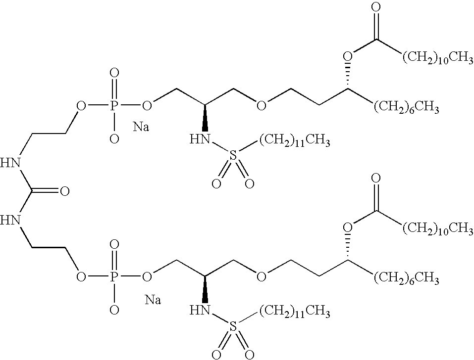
[Na].[Na].N(CCOP(OCC(COCCC([(CH2)6CH3])OC(=O)[(CH2)10CH3])NS(=O)([(CH2)11CH3])=O)(=O)O)C(=O)NCCOP(O)(=O)OCC(COCCC([(CH2)6CH3])OC(=O)[(CH2)10CH3])NS(=O)([(CH2)11CH3])=O
